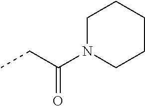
CCC(=O)N1CCCCC1
